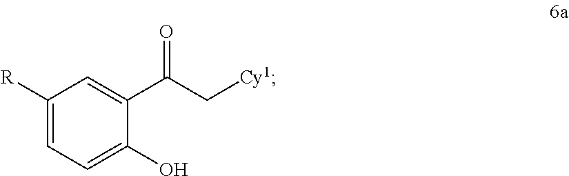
C1([R])=CC=C(O)C(C(C[Cy1])=O)=C1
